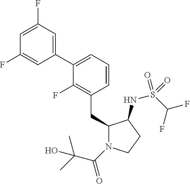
C1(CC2=C(F)C(C3=CC(F)=CC(F)=C3)=CC=C2)N(C(C(C)(C)O)=O)CCC1NS(C(F)F)(=O)=O
